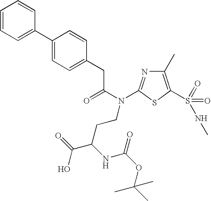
C1(C)=C(S(NC)(=O)=O)SC(N(C(CC2=CC=C(C3=CC=CC=C3)C=C2)=O)CCC(C(O)=O)NC(OC(C)(C)C)=O)=N1
